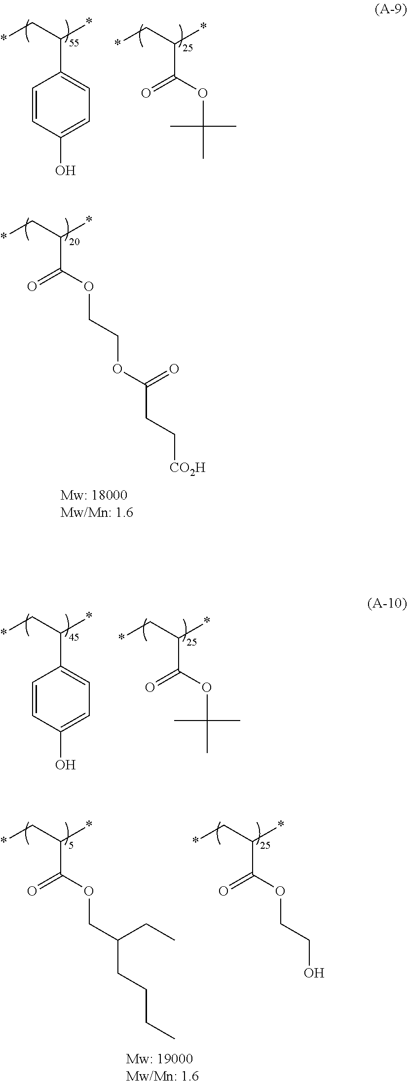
O=C(OC(C)(C)C)C(C*)*.C1=CC(O)=CC=C1C(C*)*.O=C(OCCOC(CC[CO2H])=O)C(C*)*.O=C(OC(C)(C)C)C(C*)*.C1=CC(O)=CC=C1C(C*)*.O=C(OCC(CCCC)CC)C(C*)*.O=C(OCCO)C(C*)*
